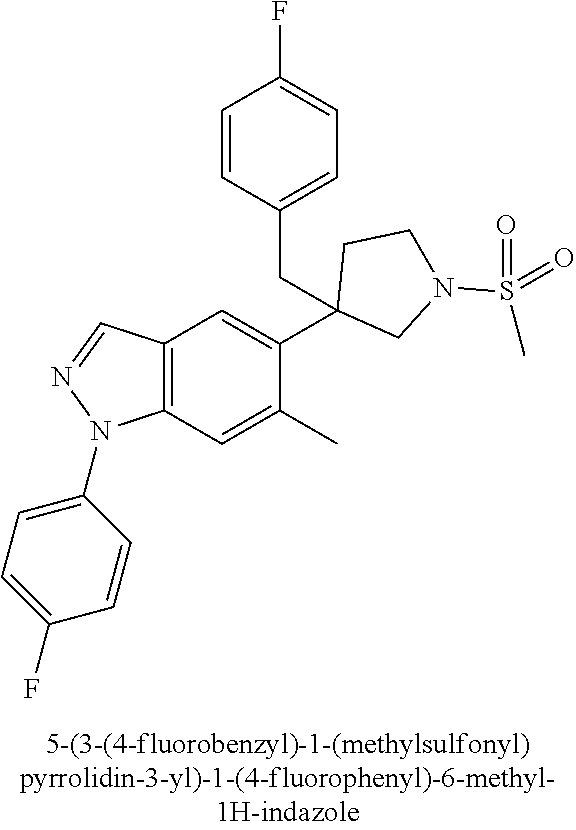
C12=C(C=C(C)C(C3(CC4=CC=C(F)C=C4)CN(S(C)(=O)=O)CC3)=C1)N(C1=CC=C(F)C=C1)N=C2
